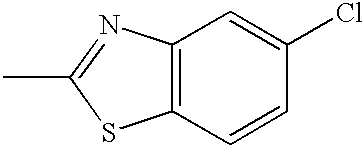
C12=C(N=C(C)S1)C=C(Cl)C=C2
